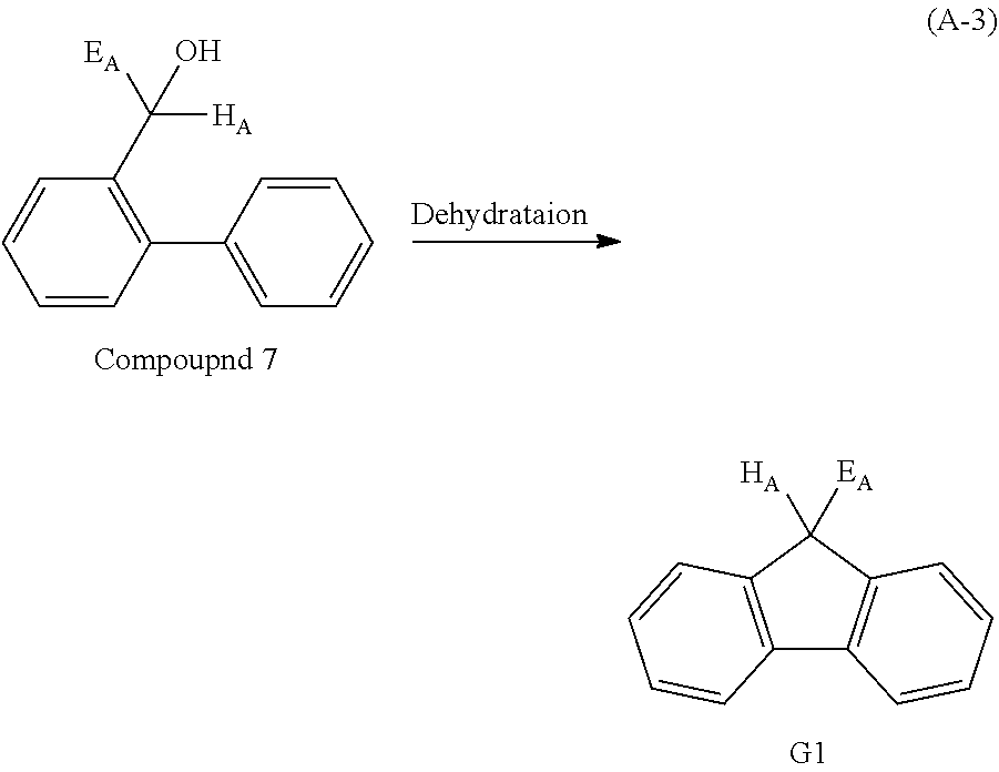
C1=CC(C2=CC=CC=C2)=C(C([EA])([HA])O)C=C1.C12=C(C([HA])([EA])C3=C1C=CC=C3)C=CC=C2
